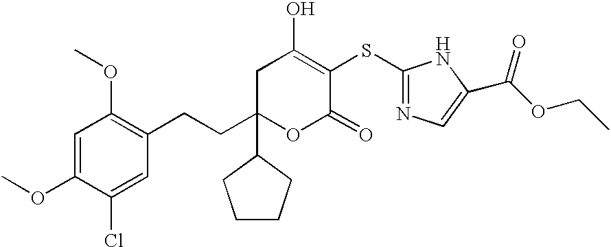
C1(OC)=CC(OC)=C(CCC2(C3CCCC3)OC(=O)C(SC3=NC=C(C(OCC)=O)N3)=C(O)C2)C=C1Cl
